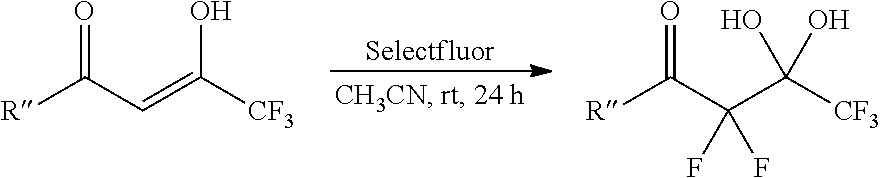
[R]C(C=C([CF3])O)=O.[R]C(C(C([CF3])(O)O)(F)F)=O
